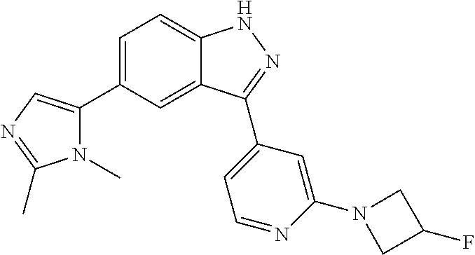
C1=C(C2=CN=C(C)N2C)C=C2C(=C1)NN=C2C1=CC=NC(N2CC(F)C2)=C1
